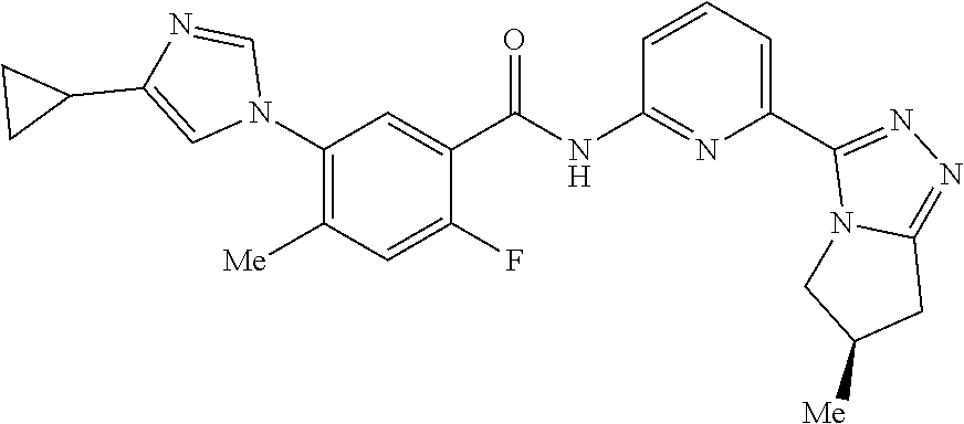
C1(N2C=NC(C3CC3)=C2)=C([Me])C=C(F)C(C(NC2=NC(C3=NN=C4N3CC([Me])C4)=CC=C2)=O)=C1
